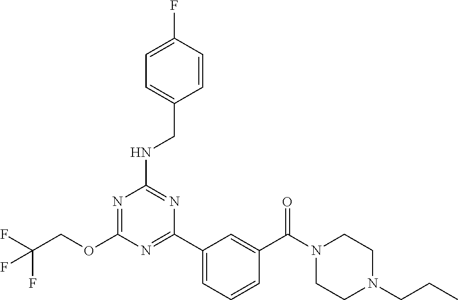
O(C1=NC(NCC2=CC=C(F)C=C2)=NC(C2=CC=CC(C(N3CCN(CCC)CC3)=O)=C2)=N1)CC(F)(F)F
